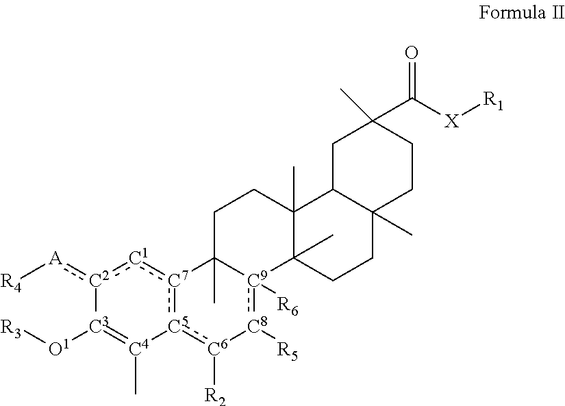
[C2]1(:[A][R4]):[C1]:[C7]2:[C5](:[C6]([R2])[C8]([R5]):[C9]3([R6])C2(C)CCC2(C)C3(C)CCC3(C)C2CC(C)(C([X][R1])=O)CC3)[C4](C)=[C3]1[O1][R3]
